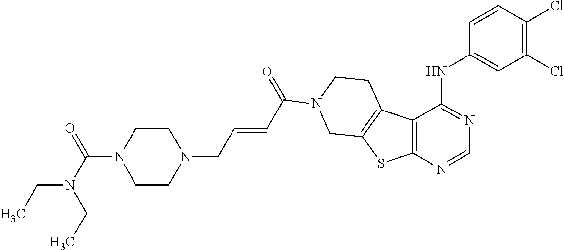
C12=C(N=CN=C1NC1=CC(Cl)=C(Cl)C=C1)SC1=C2CCN(C(=O)C=CCN2CCN(C(=O)N(CC)CC)CC2)C1
